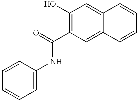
C1=CC=CC=C1NC(C1=C(O)C=C2C(=C1)C=CC=C2)=O
